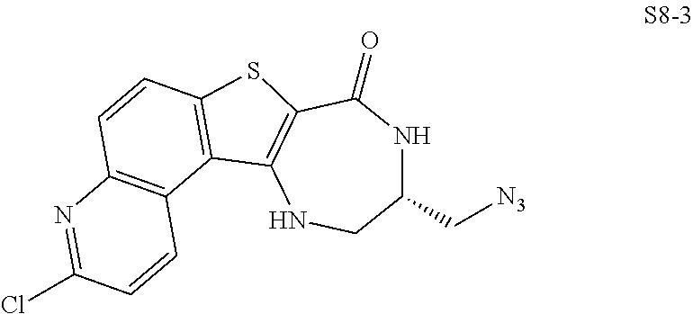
C1(C[N3])NC(=O)C2=C(NC1)C1=C(S2)C=CC2=C1C=CC(Cl)=N2
